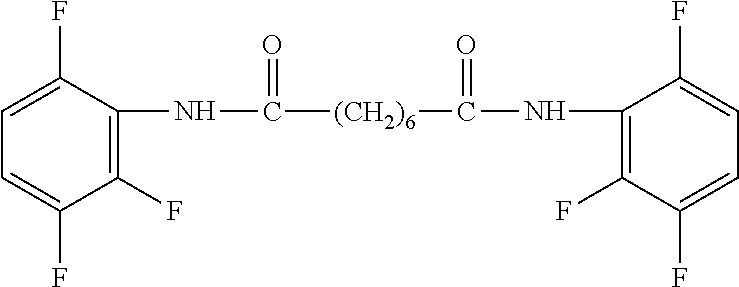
C1=C(F)C(NC([(CH2)6]C(NC2=C(F)C(F)=CC=C2F)=O)=O)=C(F)C(F)=C1
